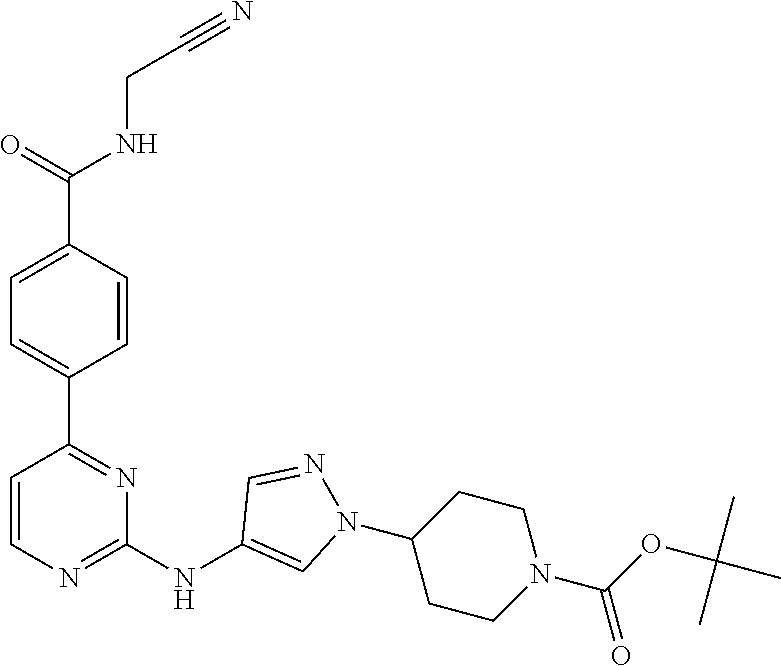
C(CNC(C1=CC=C(C2=NC(NC3=CN(C4CCN(C(OC(C)(C)C)=O)CC4)N=C3)=NC=C2)C=C1)=O)#N
